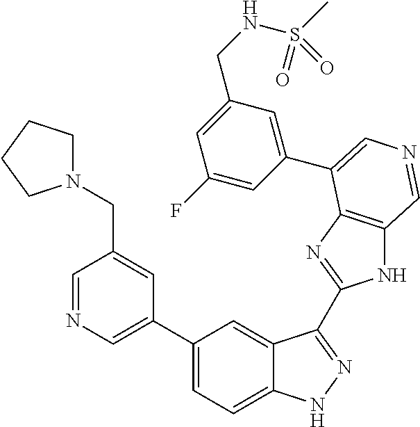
C1(C2=CN=CC(CN3CCCC3)=C2)=CC=C2C(=C1)C(C1=NC3=C(N1)C=NC=C3C1=CC(CNS(C)(=O)=O)=CC(F)=C1)=NN2
